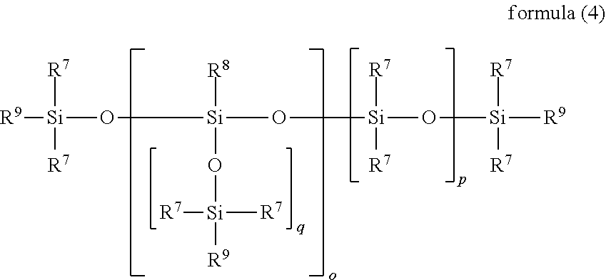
[R9][Si]([R7])([R7])O[Si]([R8])(O[Si]([R7])([R7])O[Si]([R7])([R7])[R9])O[Si]([R7])([R9])[R7]
